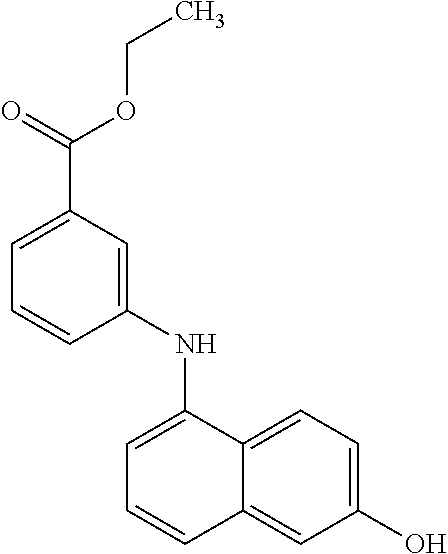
C1=C(C(=O)OCC)C=C(NC2=CC=CC3=CC(O)=CC=C23)C=C1
